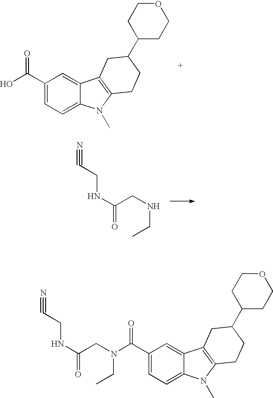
C1(C(O)=O)=CC=C2C(=C1)C1=C(N2C)CCC(C2CCOCC2)C1.N(C(CNCC)=O)CC#N.C1(C(N(CC(NCC#N)=O)CC)=O)=CC=C2C(=C1)C1=C(N2C)CCC(C2CCOCC2)C1
